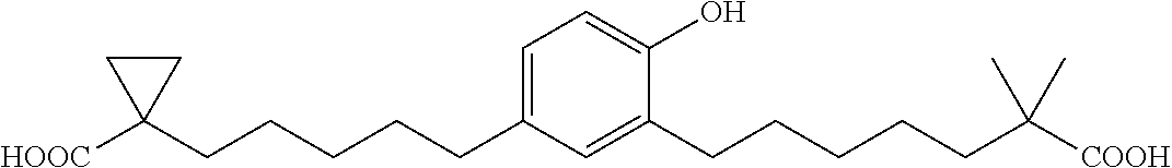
C1=C(CCCCCC2([HOOC])CC2)C=C(CCCCCC([COOH])(C)C)C(O)=C1
